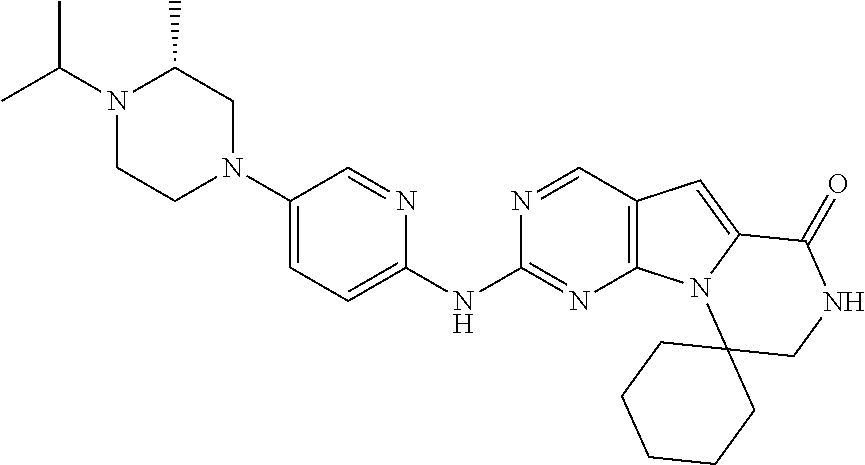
N1(C(C)C)CCN(C2=CC=C(NC3=NC4=C(C=N3)C=C3N4C4(CNC3=O)CCCCC4)N=C2)CC1C
